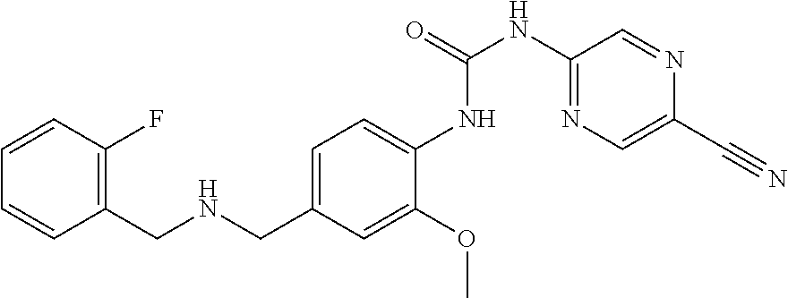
C1=CC=CC(F)=C1CNCC1=CC=C(NC(NC2=NC=C(C#N)N=C2)=O)C(OC)=C1
